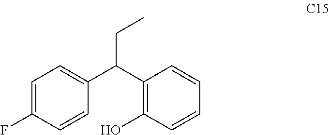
C1=C(F)C=CC(C(C2=C(O)C=CC=C2)CC)=C1
